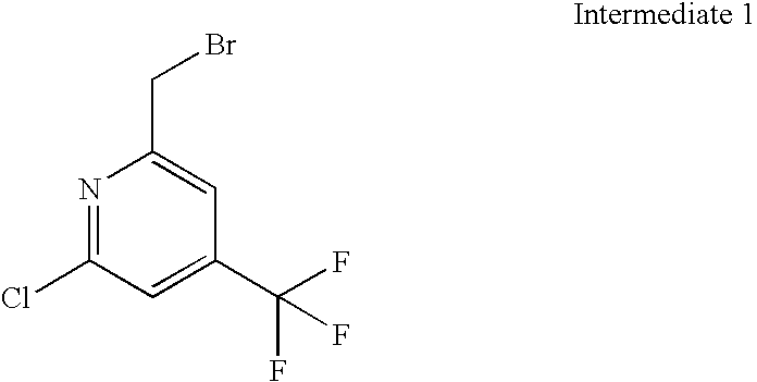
N1=C(Cl)C=C(C(F)(F)F)C=C1CBr
